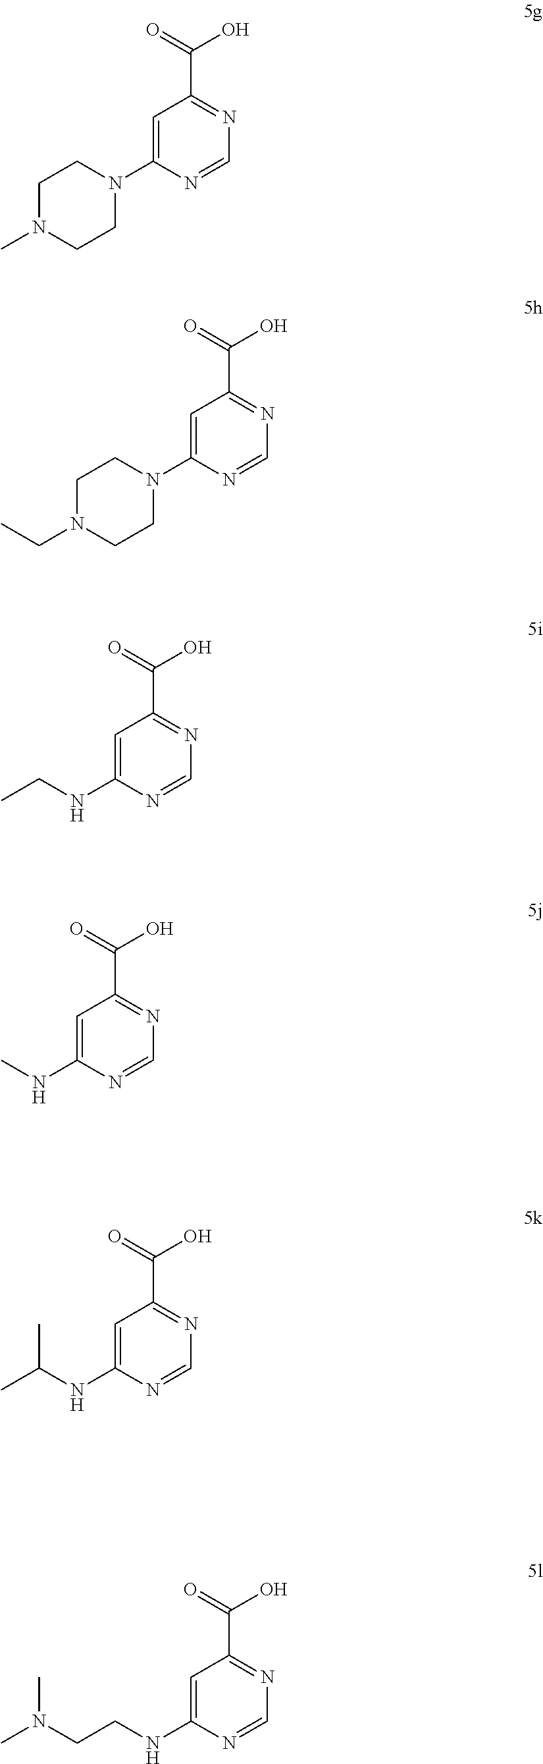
C1=C(N2CCN(C)CC2)N=CN=C1C(=O)O.C1=C(NCC)N=CN=C1C(=O)O.C1=C(NC)N=CN=C1C(=O)O.C1=C(NC(C)C)N=CN=C1C(=O)O.C1=C(NCCN(C)C)N=CN=C1C(=O)O.C1=C(N2CCN(CC)CC2)N=CN=C1C(=O)O
